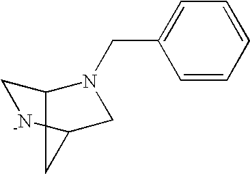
C1=CC=CC=C1CN1C2C[-N]C(C1)C2
